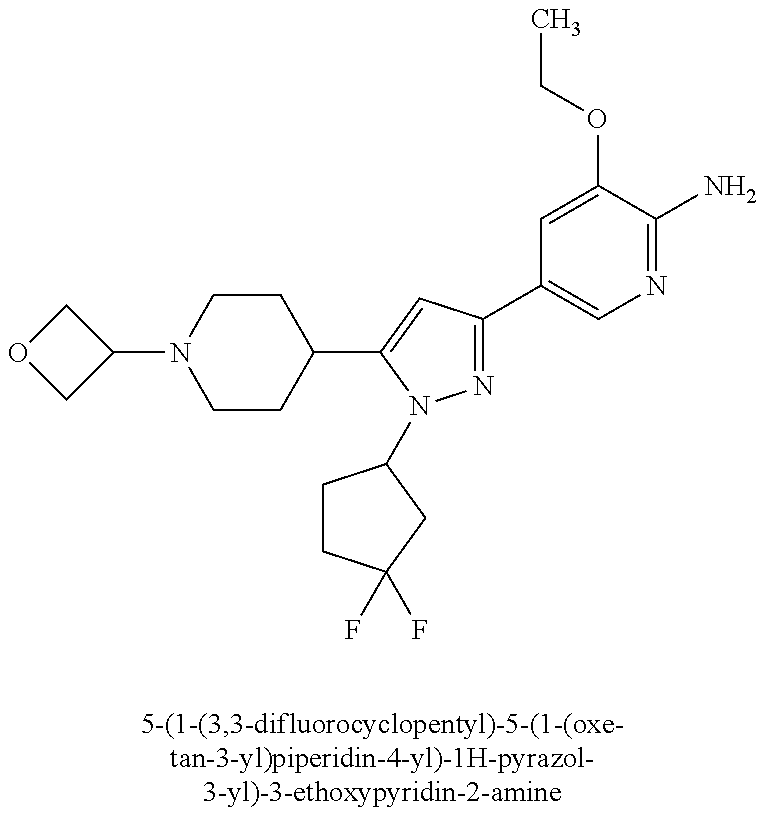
C1OCC1N1CCC(C2=CC(C3=CN=C(N)C(OCC)=C3)=NN2C2CCC(F)(F)C2)CC1
